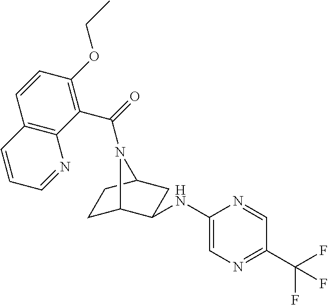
C1C2C(NC3=CN=C(C(F)(F)F)C=N3)CC(C1)N2C(=O)C1=C(OCC)C=CC2=C1N=CC=C2
